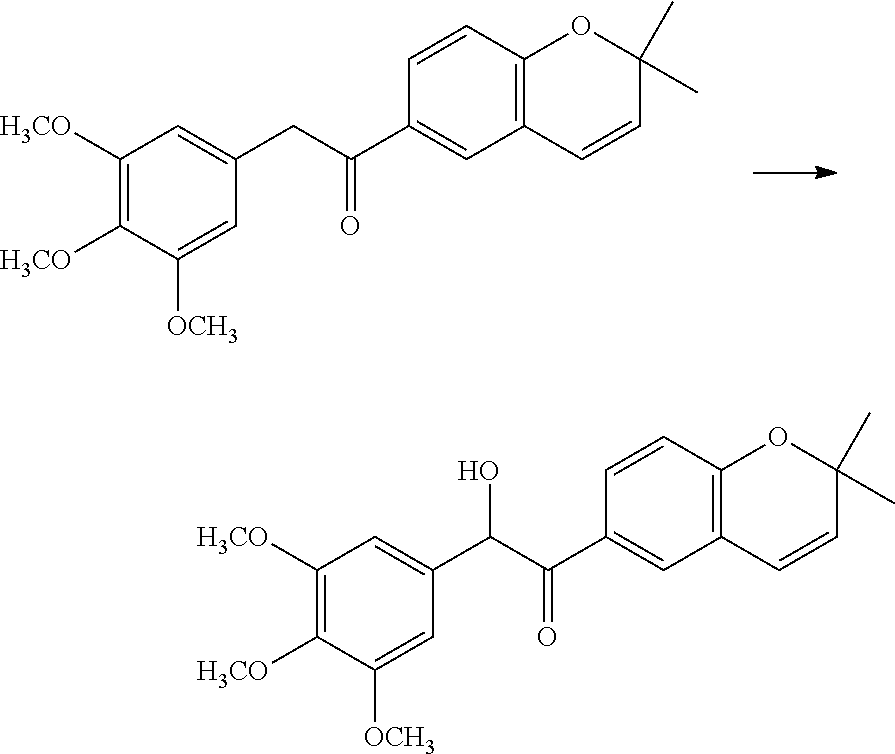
C1([H3CO])=C([H3CO])C=C(CC(C2=CC3=C(C=C2)OC(C)(C)C=C3)=O)C=C1[OCH3].C1([H3CO])=C([H3CO])C=C(C(C(C2=CC3=C(C=C2)OC(C)(C)C=C3)=O)O)C=C1[OCH3]
